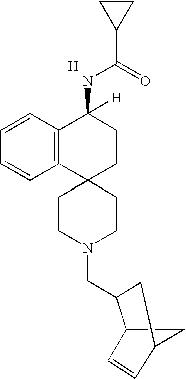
C12CC(C=C1)CC2CN1CCC2(CC1)CCC(NC(C1CC1)=O)([H])C1=C2C=CC=C1.[H]
